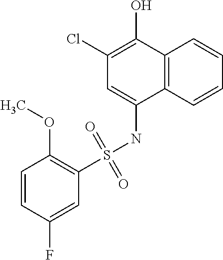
C12=C(C=CC=C1)C(NS(C1=C(OC)C=CC(F)=C1)(=O)=O)=CC(Cl)=C2O
